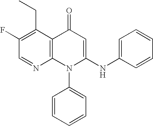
C1=NC2=C(C(CC)=C1F)C(=O)C=C(NC1=CC=CC=C1)N2C1=CC=CC=C1
